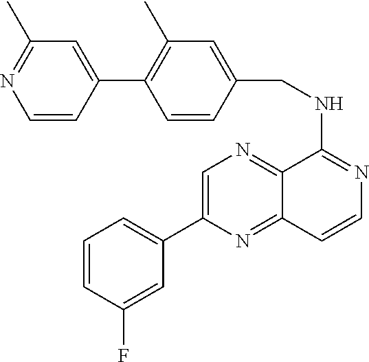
C1=CC(F)=CC(C2=CN=C3C(=N2)C=CN=C3NCC2=CC(C)=C(C3=CC(C)=NC=C3)C=C2)=C1
